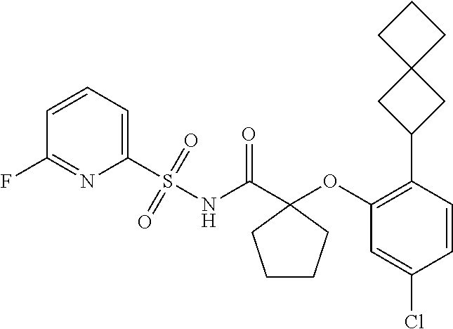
C1(S(NC(C2(OC3=C(C4CC5(C4)CCC5)C=CC(Cl)=C3)CCCC2)=O)(=O)=O)=CC=CC(F)=N1
